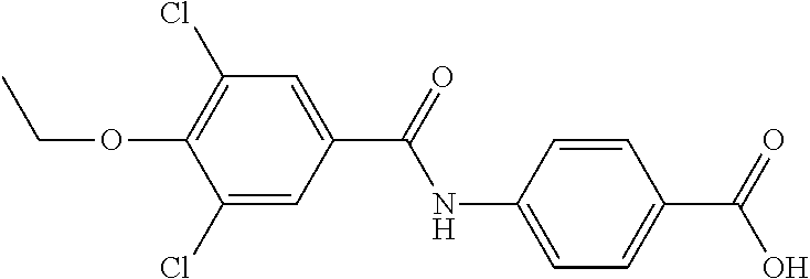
C1=C(NC(=O)C2=CC(Cl)=C(OCC)C(Cl)=C2)C=CC(C(=O)O)=C1
